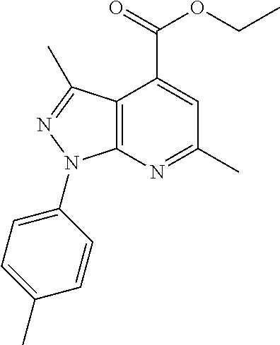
C12=C(N=C(C)C=C1C(=O)OCC)N(C1=CC=C(C)C=C1)N=C2C
